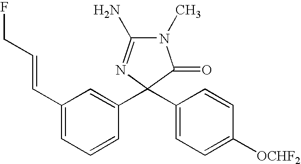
C1(=O)N(C)C(N)=NC1(C1=CC(C=CCF)=CC=C1)C1=CC=C([OCHF2])C=C1
